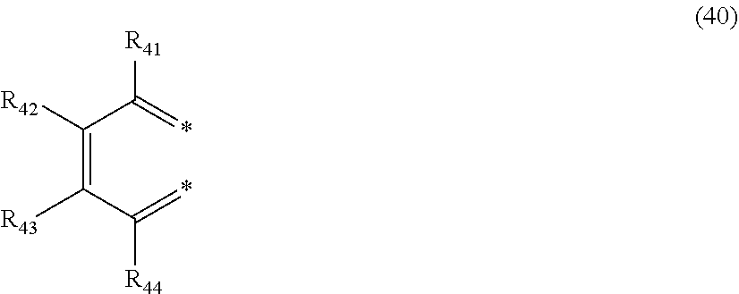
C(=C(C(=*)[R44])[R43])(C(=*)[R41])[R42]
